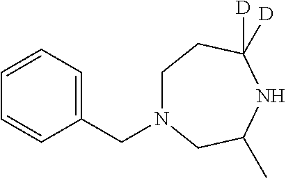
C1N(CC2=CC=CC=C2)CC(C)NC([D])([D])C1
